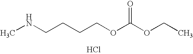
CNCCCCOC(OCC)=O.Cl
